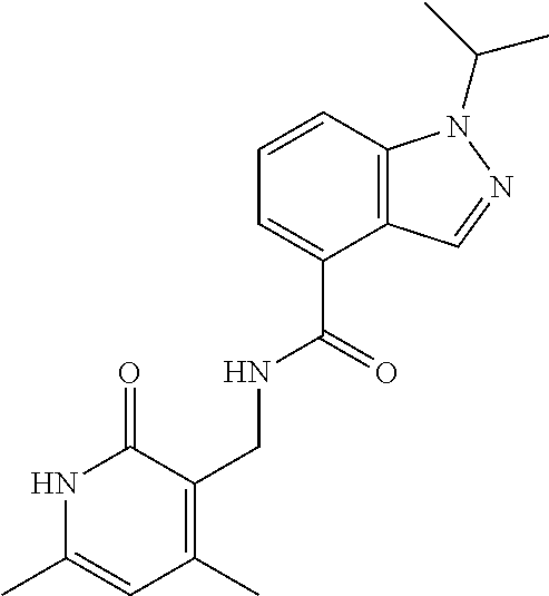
C1=CC2=C(C(C(=O)NCC3=C(C)C=C(C)NC3=O)=C1)C=NN2C(C)C
